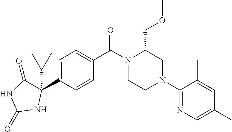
C1=C(C2(C(C)C)C(=O)NC(=O)N2)C=CC(C(N2CCN(C3=NC=C(C)C=C3C)CC2COC)=O)=C1
